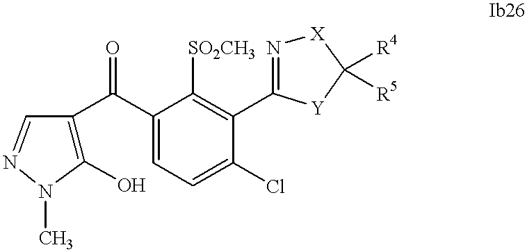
C1(O)=C(C(C2=CC=C(Cl)C(C3=N[X]C([R4])([R5])[Y]3)=C2[SO2CH3])=O)C=NN1C
